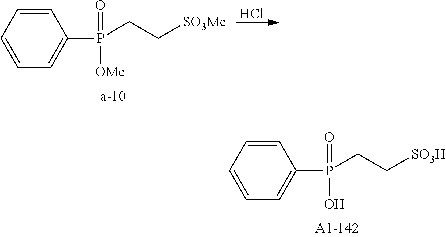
C1=CC=CC=C1P(CC[SO3H])(=O)O.C1=CC=CC=C1P(CC[SO3Me])(=O)[OMe].Cl
